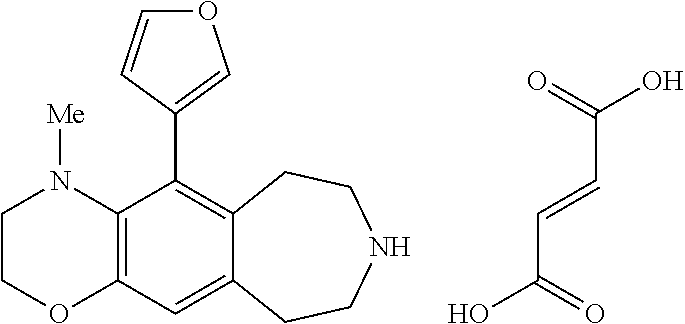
C1COC2=C(N1[Me])C(C1=COC=C1)=C1C(=C2)CCNCC1.OC(=O)C=CC(O)=O
